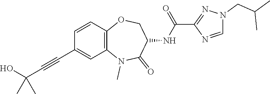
C1=NC(C(NC2C(=O)N(C)C3=C(C=CC(C#CC(C)(O)C)=C3)OC2)=O)=NN1CC(C)C
